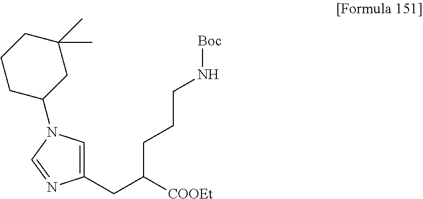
C1(CC([COOEt])CCCN[Boc])=CN(C2CC(C)(C)CCC2)C=N1
